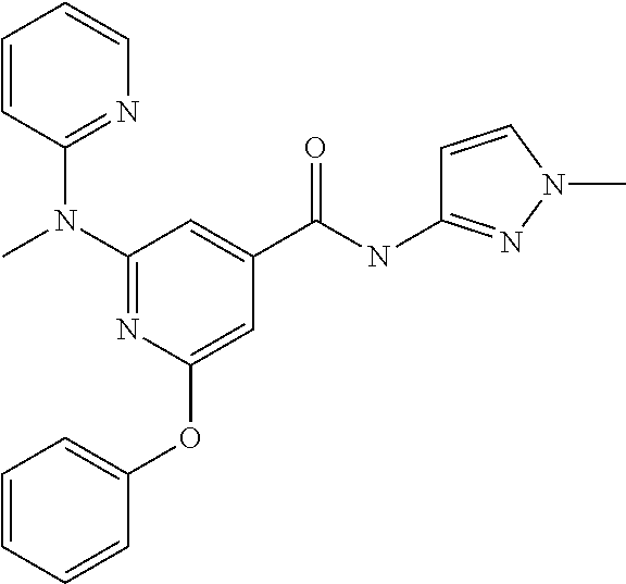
CN(C1=NC(OC2=CC=CC=C2)=CC(C(NC2=NN(C)C=C2)=O)=C1)C1=NC=CC=C1
